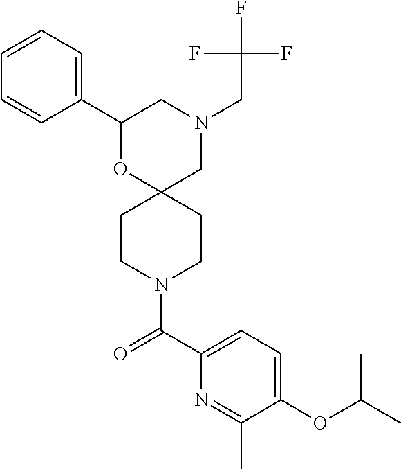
C1(C2=CC=CC=C2)OC2(CN(CC(F)(F)F)C1)CCN(C(C1=CC=C(OC(C)C)C(C)=N1)=O)CC2
